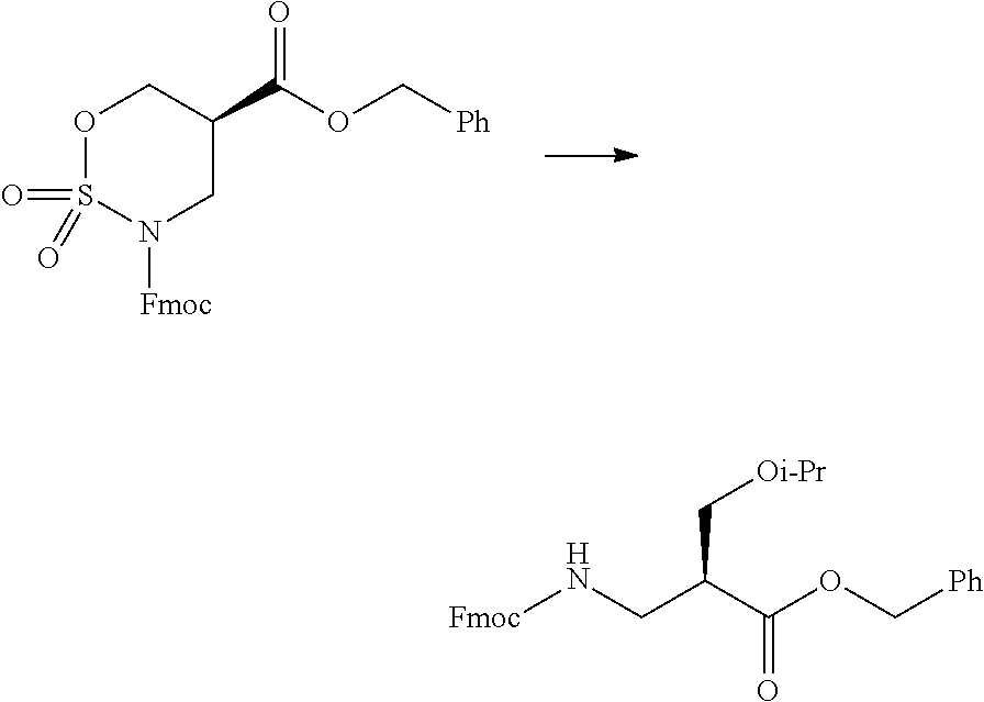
C1(C(OC[Ph])=O)COS(=O)(=O)N([Fmoc])C1.[Fmoc]NCC(C(OC[Ph])=O)C[Oi-Pr]
